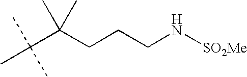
CC(C(CCCN[SO2Me])(C)C)(C)C
